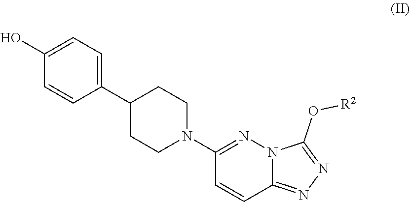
C1(O)=CC=C(C2CCN(C3=NN4C(=NN=C4O[R2])C=C3)CC2)C=C1
